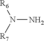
N(N)([R6])[R7]
